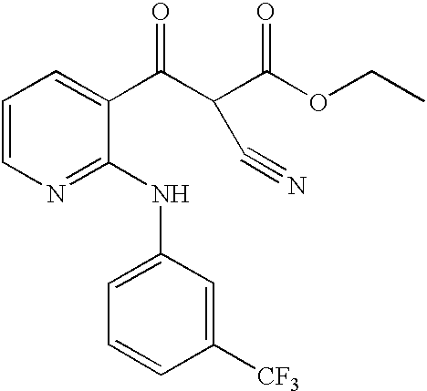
C1=CN=C(NC2=CC=CC([CF3])=C2)C(C(C(C(OCC)=O)C#N)=O)=C1
